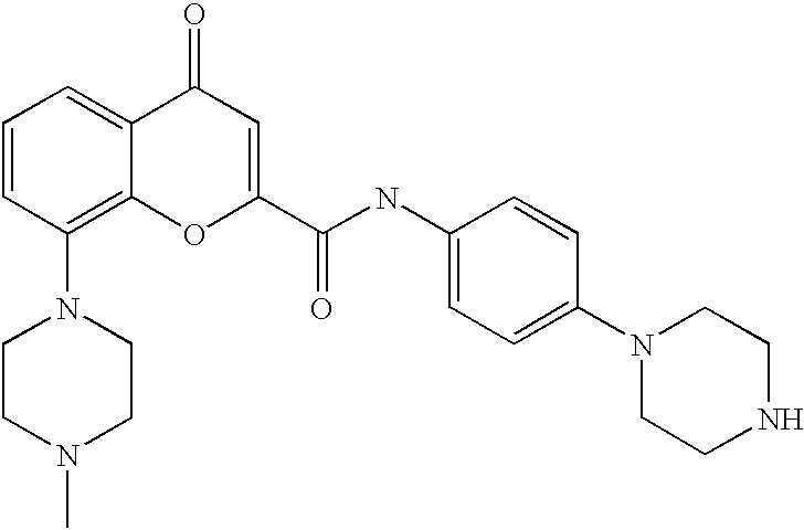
C1=CC(N2CCN(C)CC2)=C2C(=C1)C(=O)C=C(C(NC1=CC=C(N3CCNCC3)C=C1)=O)O2
